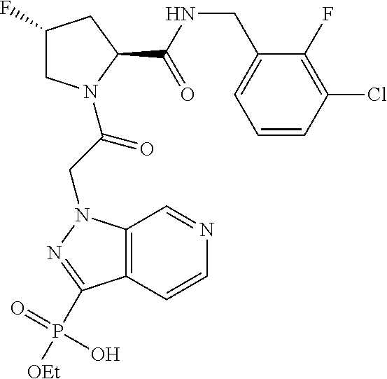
C1(F)CN(C(CN2C3=C(C=CN=C3)C(P([OEt])(O)=O)=N2)=O)C(C(NCC2=CC=CC(Cl)=C2F)=O)C1
